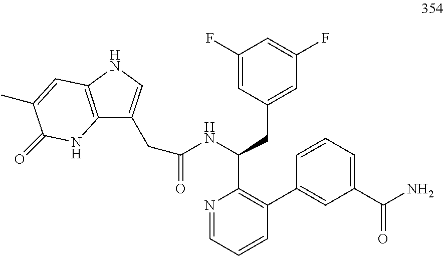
C1(C)=CC2=C(NC1=O)C(CC(NC(C1=C(C3=CC(C(N)=O)=CC=C3)C=CC=N1)CC1=CC(F)=CC(F)=C1)=O)=CN2
